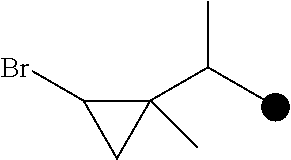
C1(C(C)C)(C)C(Br)C1
